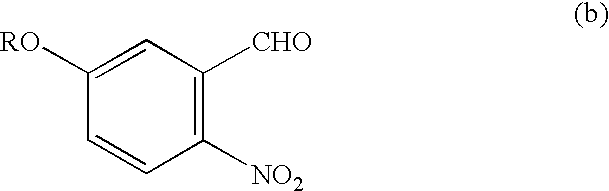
C1([RO])=CC([CHO])=C([NO2])C=C1
